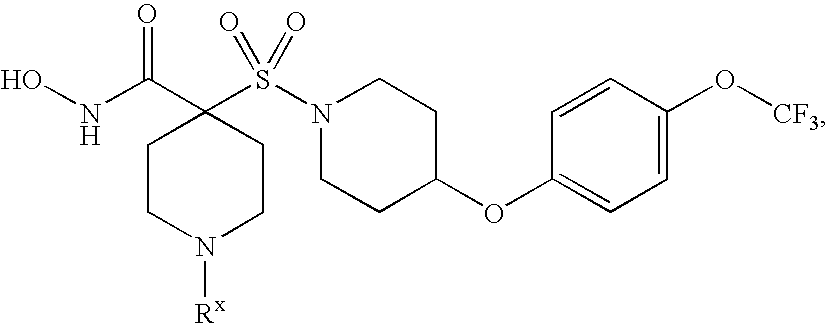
C1CN([Rx])CCC1(C(NO)=O)S(N1CCC(OC2=CC=C(O[CF3])C=C2)CC1)(=O)=O
